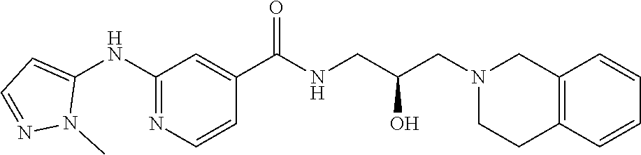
C1(NC2=CC=NN2C)=NC=CC(C(NCC(CN2CCC3=C(C2)C=CC=C3)O)=O)=C1
